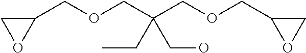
C(OCC(COCC1OC1)(CC)CO)C1CO1
